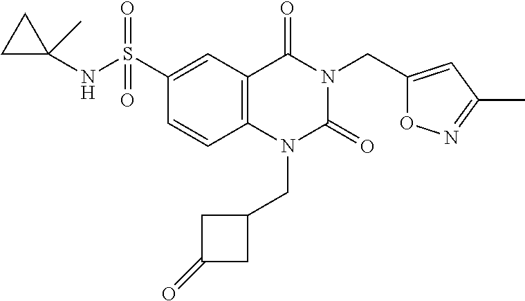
N(S(=O)(=O)C1=CC2=C(C=C1)N(CC1CC(=O)C1)C(=O)N(CC1=CC(C)=NO1)C2=O)C1(C)CC1
